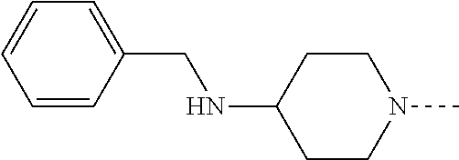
C1CC(NCC2=CC=CC=C2)CCN1C
